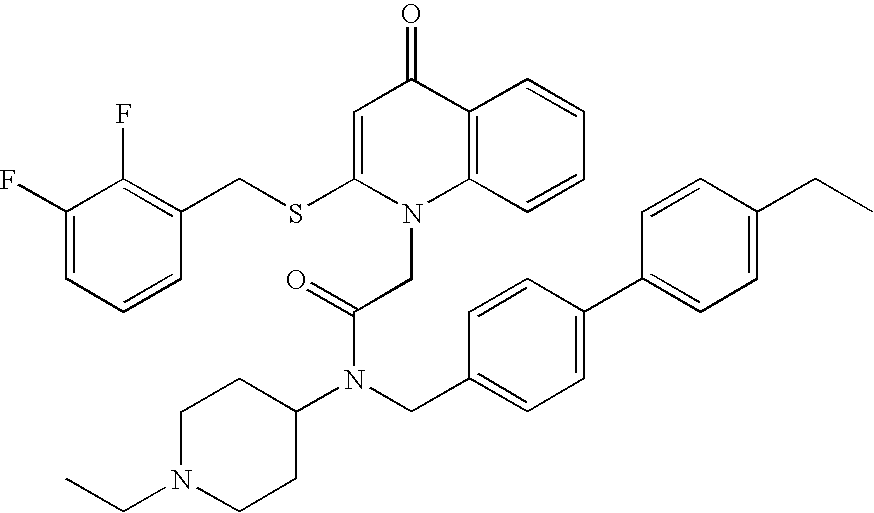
C1(F)=CC=CC(CSC2=CC(=O)C3=C(N2CC(=O)N(C2CCN(CC)CC2)CC2=CC=C(C4=CC=C(CC)C=C4)C=C2)C=CC=C3)=C1F
